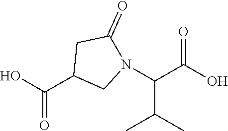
OC(C1CN(C(C(O)=O)C(C)C)C(=O)C1)=O
